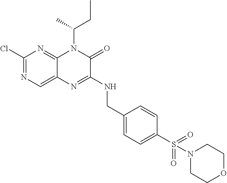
C1(Cl)=NC=C2C(=N1)N(C(CC)C)C(=O)C(NCC1=CC=C(S(=O)(=O)N3CCOCC3)C=C1)=N2
